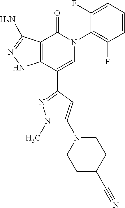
C12=C(C(C3=NN(C)C(N4CCC(C#N)CC4)=C3)=CN(C3=C(F)C=CC=C3F)C1=O)NN=C2N
